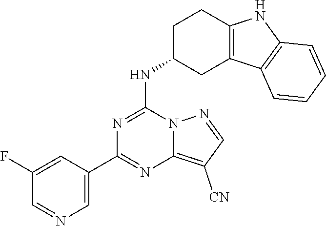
C12=C([CN])C=NN1C(NC1CC3=C(CC1)NC1=C3C=CC=C1)=NC(C1=CN=CC(F)=C1)=N2
